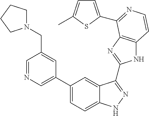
C1(C2=CN=CC(CN3CCCC3)=C2)=CC=C2C(=C1)C(C1=NC3=C(N1)C=CN=C3C1=CC=C(C)S1)=NN2
